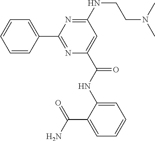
C1=CC(C2=NC(C(NC3=CC=CC=C3C(=O)N)=O)=CC(NCCN(C)C)=N2)=CC=C1
